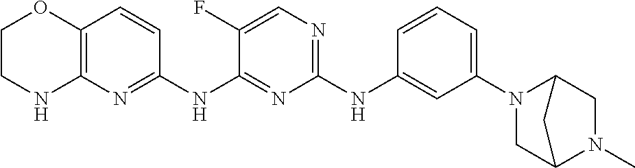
C1(NC2=CC(N3CC4N(C)CC3C4)=CC=C2)=NC=C(F)C(NC2=NC3=C(C=C2)OCCN3)=N1
